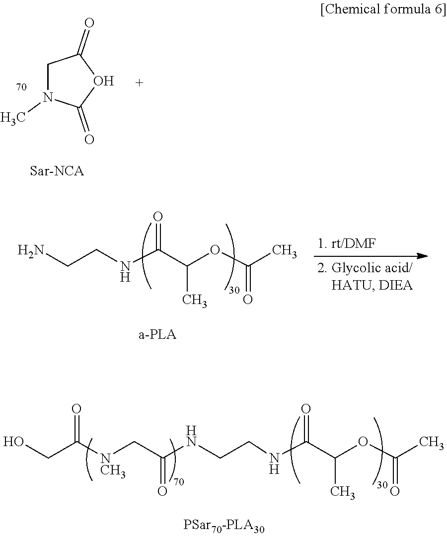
C1N(C)C(=O)OC1=O.NCCNC(C(OC(C)=O)C)=O.OCC([NCH3]CC(NCCNC(C(OC(C)=O)C)=O)=O)=O
